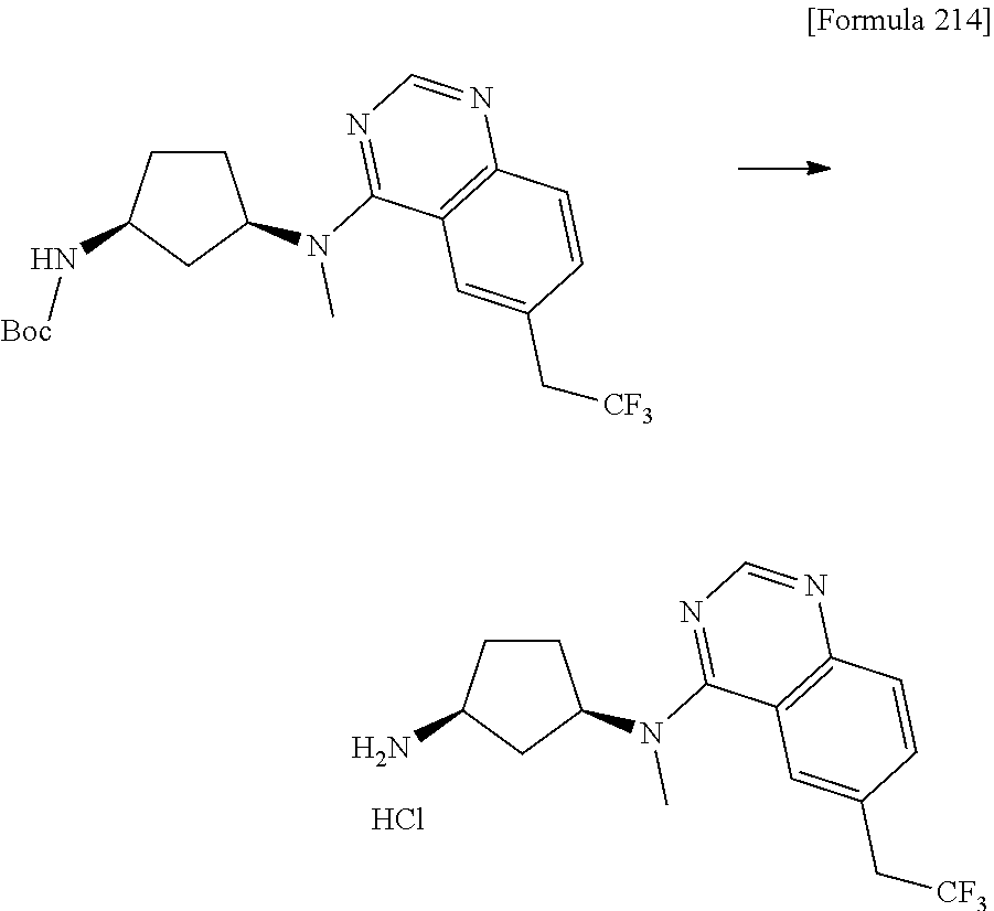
C1CC(N[Boc])CC1N(C1=NC=NC2=C1C=C(C[CF3])C=C2)C.C1CC(N)CC1N(C1=NC=NC2=C1C=C(C[CF3])C=C2)C.Cl
